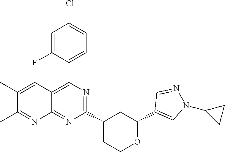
C1(C2=CN(C3CC3)N=C2)OCCC(C2=NC(C3=CC=C(Cl)C=C3F)=C3C(=N2)N=C(C)C(C)=C3)C1
